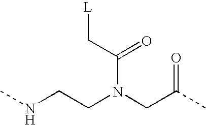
CNCCN(CC(=O)C)C(C[L])=O
